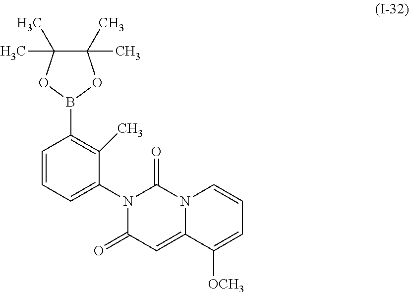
C12=CC(=O)N(C3=CC=CC(B4OC(C)(C)C(C)(C)O4)=C3C)C(=O)N1C=CC=C2[OCH3]
